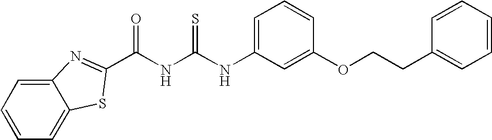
C1(NC(NC(=O)C2=NC3=CC=CC=C3S2)=S)=CC=CC(OCCC2=CC=CC=C2)=C1
